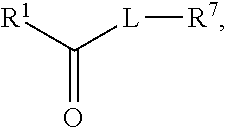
[R1]C([L][R7])=O
